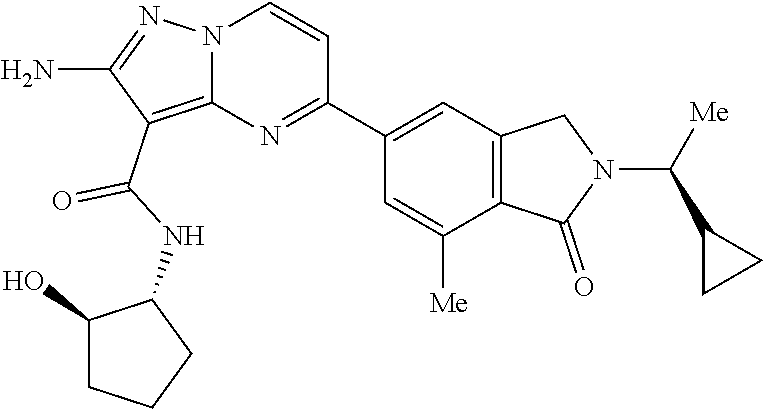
C(=O)(C1=C2N(N=C1N)C=CC(C1=CC3=C(C(=O)N(C(C4CC4)[Me])C3)C([Me])=C1)=N2)NC1C(O)CCC1
